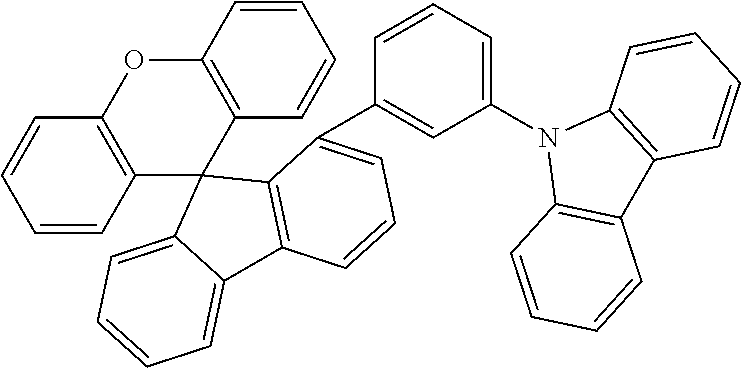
C1=CC=CC2=C1OC1=C(C23C2=CC=CC=C2C2=C3C(C3=CC(N4C5=C(C6=C4C=CC=C6)C=CC=C5)=CC=C3)=CC=C2)C=CC=C1
